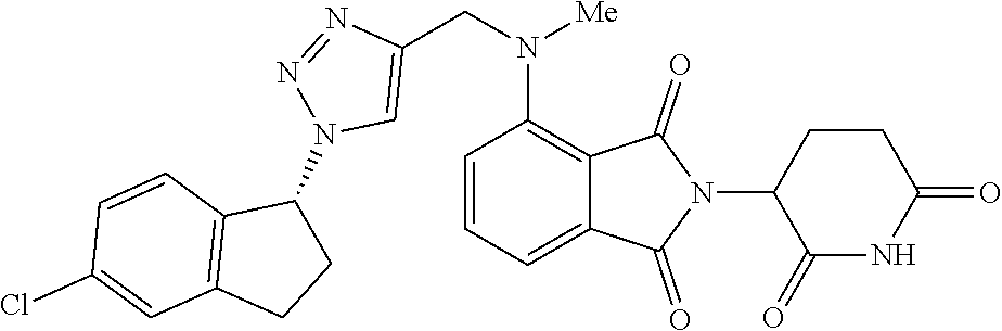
C1=CC=C2C(=C1N(CC1=CN(C3C4=C(CC3)C=C(Cl)C=C4)N=N1)[Me])C(=O)N(C1C(=O)NC(=O)CC1)C2=O
